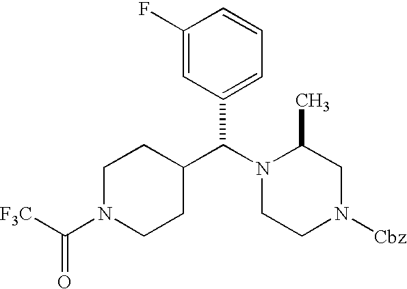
C1(F)=CC(C(N2CCN([Cbz])CC2C)C2CCN(C(=O)[F3C])CC2)=CC=C1
